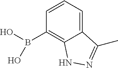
OB(O)C1=C2C(=CC=C1)C(C)=NN2
